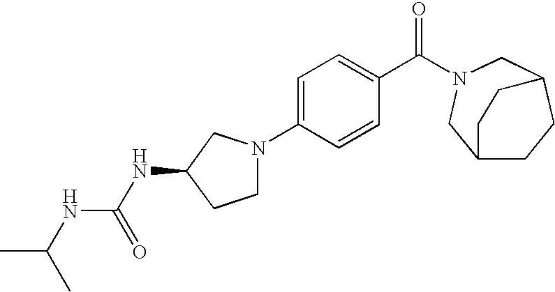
C1=C(N2CCC(NC(=O)NC(C)C)C2)C=CC(C(=O)N2CC3CCC(C2)CC3)=C1
